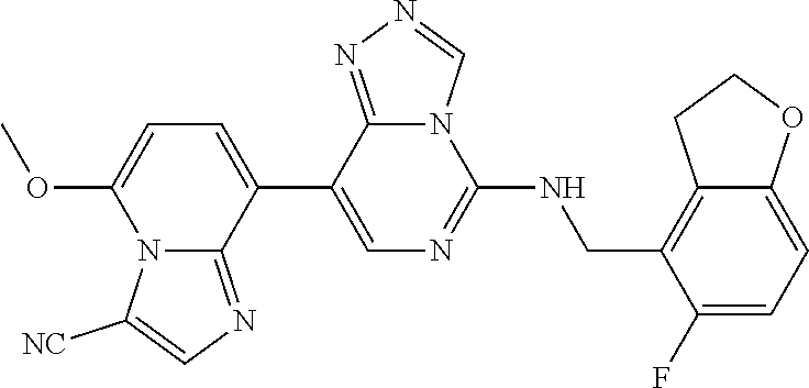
C1(C2=CC=C(OC)N3C2=NC=C3[NC])=CN=C(NCC2=C3C(=CC=C2F)OCC3)N2C1=NN=C2
